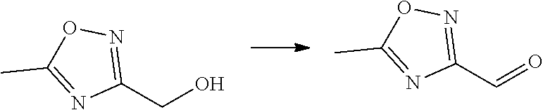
O=CC1=NOC(C)=N1.OCC1=NOC(C)=N1
